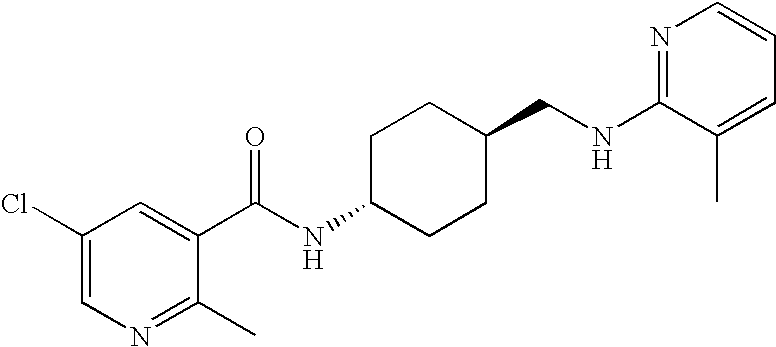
C1(Cl)=CN=C(C)C(C(NC2CCC(CNC3=NC=CC=C3C)CC2)=O)=C1
